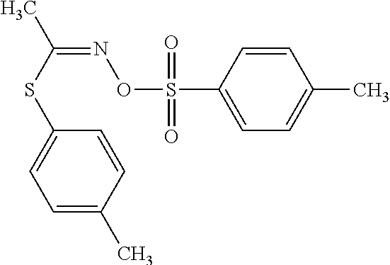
N(=C(C)SC1=CC=C(C)C=C1)OS(=O)(=O)C1=CC=C(C)C=C1
